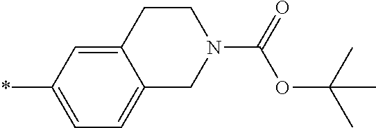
C12=CC(*)=CC=C1CN(C(OC(C)(C)C)=O)CC2
